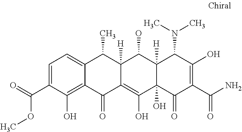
C1=C(C(=O)OC)C(O)=C2C(=C1)C(C)C1([H])C(=C(O)C3(O)C([H])(C1O)C(N(C)C)C(O)=C(C(N)=O)C3=O)C2=O
